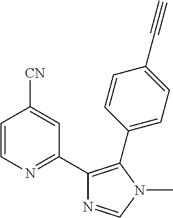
C1=CN=C(C2=C(C3=CC=C(C#C)C=C3)N(C)C=N2)C=C1[CN]
